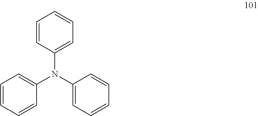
C1=CC=CC(N(C2=CC=CC=C2)C2=CC=CC=C2)=C1
